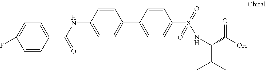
C1=C(C(NC2=CC=C(C3=CC=C(S(=O)(=O)NC(C(C)C)C(O)=O)C=C3)C=C2)=O)C=CC(F)=C1
